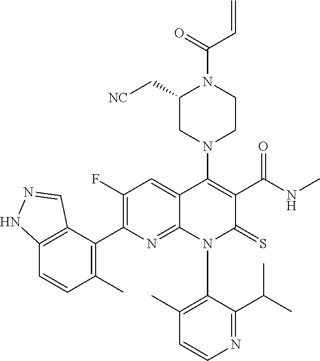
C1=CN=C(C(C)C)C(N2C(=S)C(C(NC)=O)=C(N3CC(C[NC])N(C(C=C)=O)CC3)C3=CC(F)=C(C4=C(C)C=CC5=C4C=NN5)N=C23)=C1C
